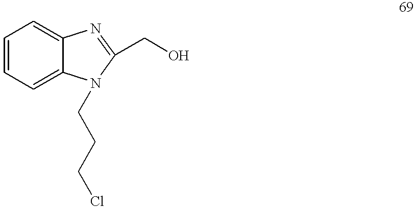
C1=CC=C2C(=C1)N=C(CO)N2CCCCl
